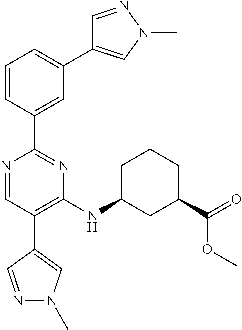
N1=CC(C2=CN(C)N=C2)=C(NC2CC(C(=O)OC)CCC2)N=C1C1=CC(C2=CN(C)N=C2)=CC=C1
